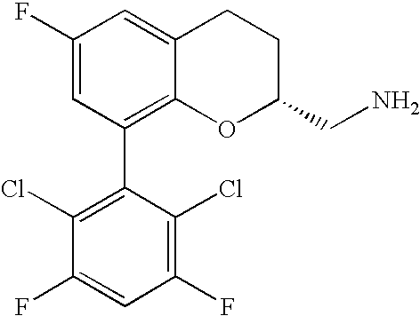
C1(F)=CC(C2=C(Cl)C(F)=CC(F)=C2Cl)=C2C(=C1)CCC(CN)O2
